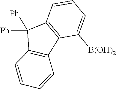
C1([Ph])([Ph])C2=C(C3=C1C=CC=C3[B(OH)2])C=CC=C2
